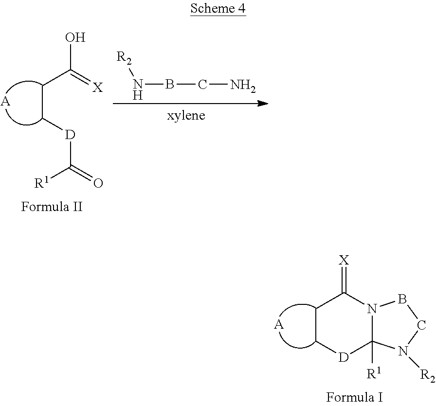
C1C[D]C2([R1])N(C1=[X])BCN2[R2].[A].C(C(=[X])O)C[D]C([R1])=O.[A].N(BCN)[R2]
